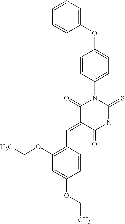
C1(OC2=CC=C(N3C(=O)C(=CC4=C(OCC)C=C(OCC)C=C4)C(=O)NC3=S)C=C2)=CC=CC=C1
